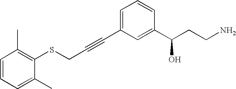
C1=CC=C(C)C(SCC#CC2=CC=CC(C(CCN)O)=C2)=C1C
